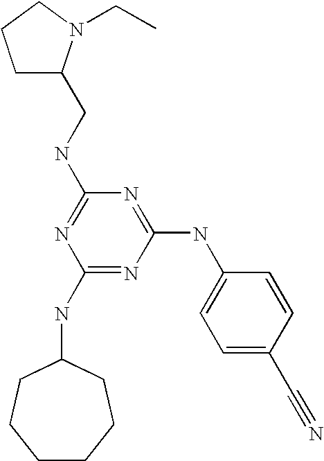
C1(NC2CCCCCC2)=NC(NC2=CC=C(C#N)C=C2)=NC(NCC2CCCN2CC)=N1
